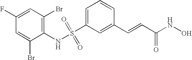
S(C1=CC=CC(C=CC(NO)=O)=C1)(NC1=C(Br)C=C(F)C=C1Br)(=O)=O
